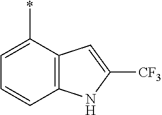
C12=C(C(*)=CC=C1)C=C([CF3])N2
